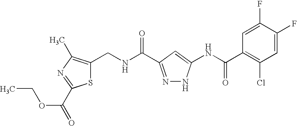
C1(CNC(=O)C2=NNC(NC(C3=C(Cl)C=C(F)C(F)=C3)=O)=C2)=C(C)N=C(C(=O)OCC)S1
